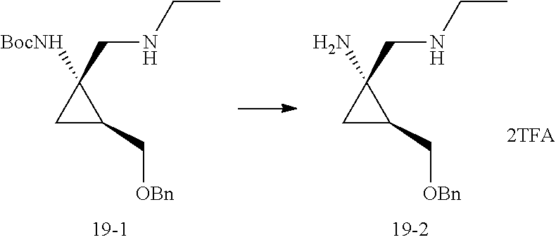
C1C(C[OBn])C1([BocNH])CNCC.C1C(C[OBn])C1(N)CNCC
